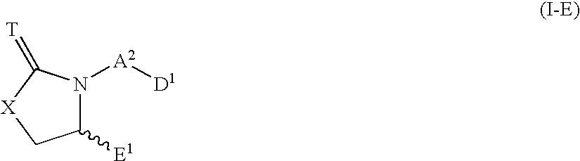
C1([E1])N([A2][D1])C(=[T])[X]C1
